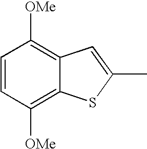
C1=CC([OMe])=C2C(=C1[OMe])C=C(C)S2
